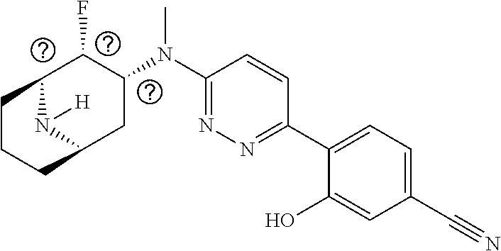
C1(C2=CC=C(C#N)C=C2O)=NN=C(N(C2C(F)C3N([H])C(C2)CCC3)C)C=C1
